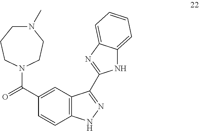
N1(C)CCCN(C(=O)C2=CC3=C(C=C2)NN=C3C2=NC3=CC=CC=C3N2)CC1
